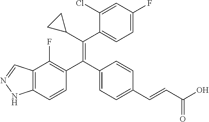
C12=C(C=CC(C(C3=CC=C(C=CC(O)=O)C=C3)=C(C3CC3)C3=CC=C(F)C=C3Cl)=C1F)NN=C2
